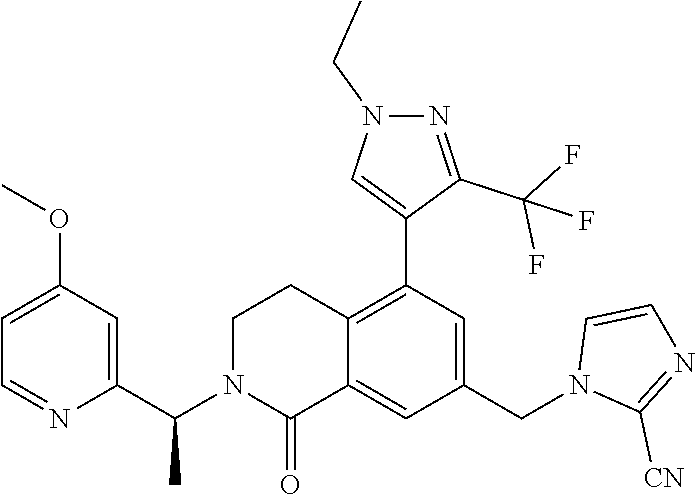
C1(C(N2C(=O)C3=CC(CN4C([CN])=NC=C4)=CC(C4=CN(CC)N=C4C(F)(F)F)=C3CC2)C)=CC(OC)=CC=N1
